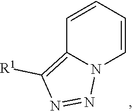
C1=CC=CC2=C([R1])N=NN12
